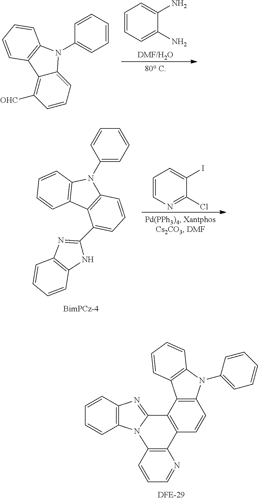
C1=CC=C(N)C(N)=C1.[DMF/H2O].C1=CC=C2C(=C1[OHC])C1=C(N2C2=CC=CC=C2)C=CC=C1.C1=CN=C(Cl)C(I)=C1.C1(N2C3=C(C4=C2C=CC=C4)C(C2=NC4=C(N2)C=CC=C4)=CC=C3)=CC=CC=C1.C12=C(C=CC=C1)N=C1N2C2=C(C3=C1C1=C(C=C3)N(C3=CC=CC=C3)C3=C1C=CC=C3)N=CC=C2
